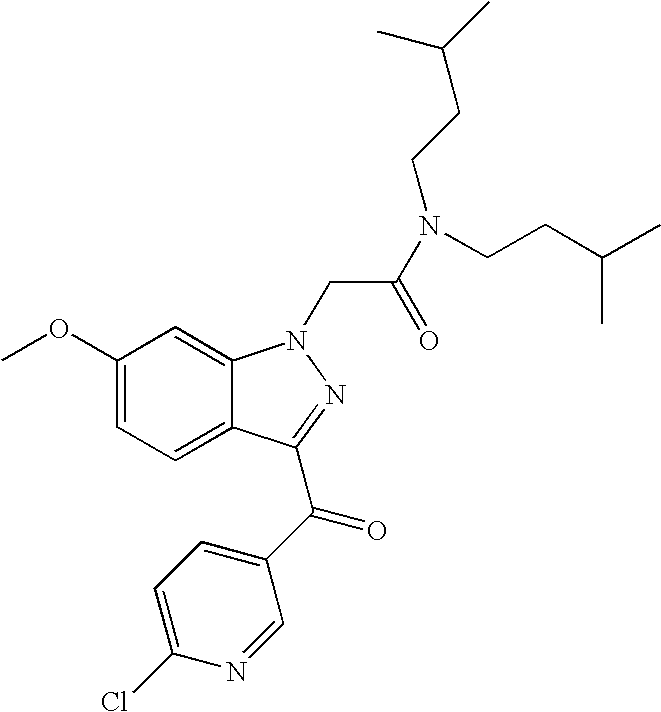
C1(OC)=CC=C2C(=C1)N(CC(N(CCC(C)C)CCC(C)C)=O)N=C2C(C1=CC=C(Cl)N=C1)=O
